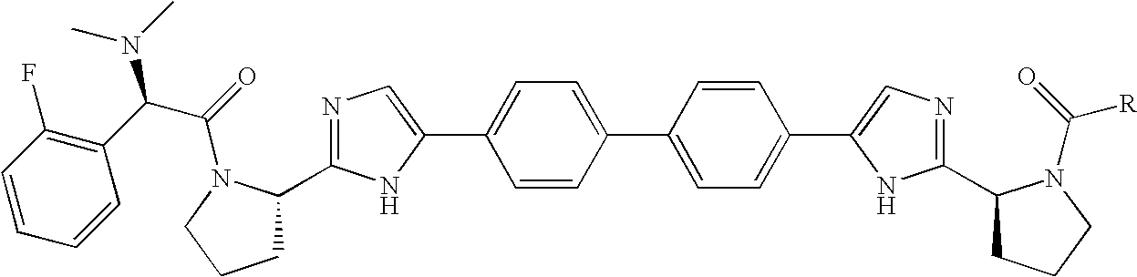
C1=CC(C2=CC=C(C3=CN=C(C4CCCN4C(=O)[R])N3)C=C2)=CC=C1C1=CN=C(C2CCCN2C(C(C2=C(F)C=CC=C2)N(C)C)=O)N1
